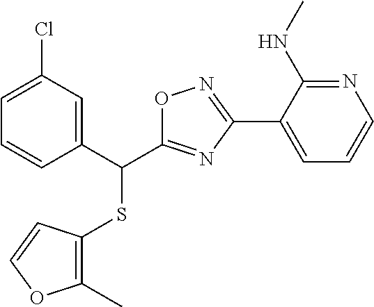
S(C(C1=CC(Cl)=CC=C1)C1=NC(C2=CC=CN=C2NC)=NO1)C1=C(C)OC=C1
